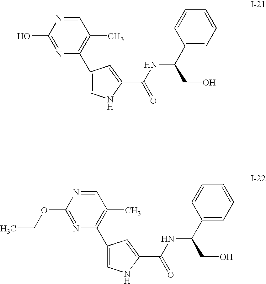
C1(O)=NC(C2=CNC(C(=O)NC(CO)C3=CC=CC=C3)=C2)=C(C)C=N1.C1(OCC)=NC(C2=CNC(C(=O)NC(CO)C3=CC=CC=C3)=C2)=C(C)C=N1
